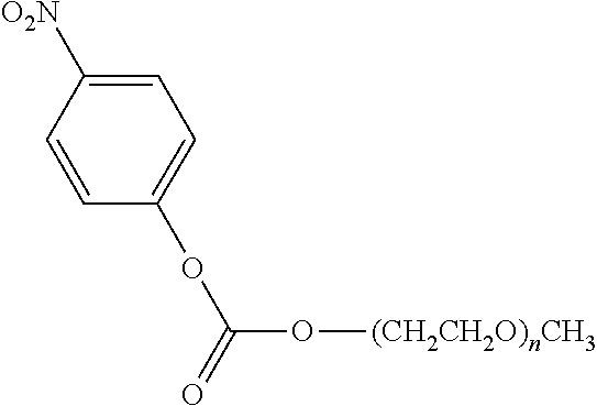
C1=CC([O2N])=CC=C1OC(=O)O[(CH2CH2O)nCH3]
